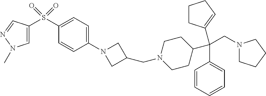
S(C1=CC=C(N2CC(CN3CCC(C(C4=CC=CC=C4)(CN4CCCC4)C4=CCCC4)CC3)C2)C=C1)(=O)(=O)C1=CN(C)N=C1
